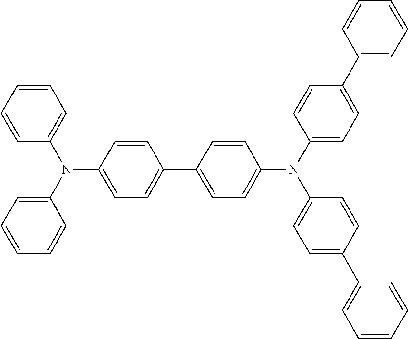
C1=CC=CC(N(C2=CC=CC=C2)C2=CC=C(C3=CC=C(N(C4=CC=C(C5=CC=CC=C5)C=C4)C4=CC=C(C5=CC=CC=C5)C=C4)C=C3)C=C2)=C1
